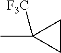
C1CC1(C)[F3C]
